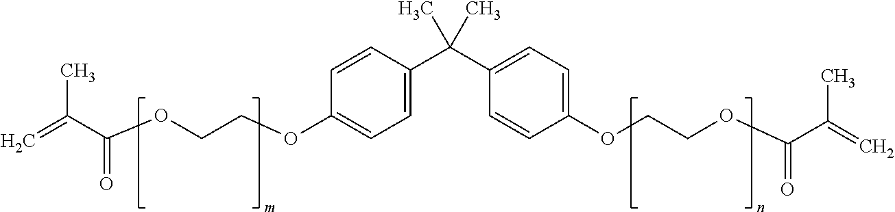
C1=CC(C(C2=CC=C(OCCOC(C(=C)C)=O)C=C2)(C)C)=CC=C1OCCOC(=O)C(=C)C
